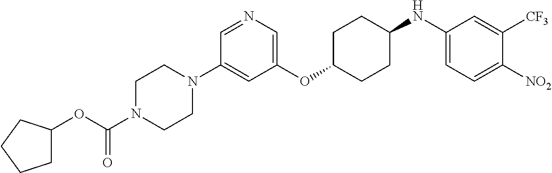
C1(OC2CCC(NC3=CC=C([NO2])C([CF3])=C3)CC2)=CN=CC(N2CCN(C(OC3CCCC3)=O)CC2)=C1
